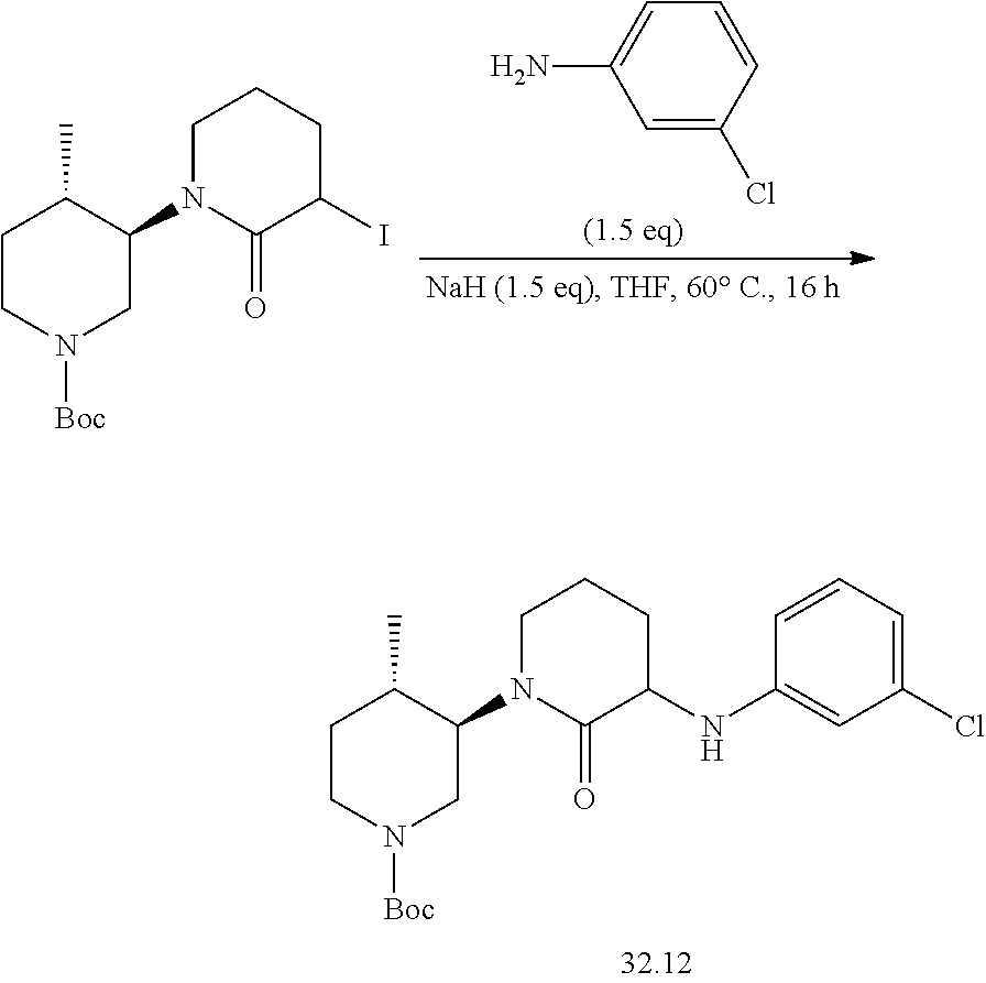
C1(N2C(=O)C(NC3=CC(Cl)=CC=C3)CCC2)C(C)CCN([Boc])C1.C1=C(Cl)C=CC=C1N.C1(N2C(=O)C(I)CCC2)C(C)CCN([Boc])C1
